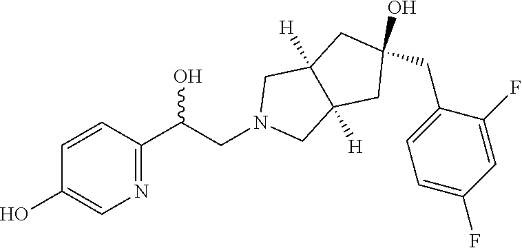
C1=CC(C(CN2CC3([H])C([H])(C2)CC(CC2=CC=C(F)C=C2F)(O)C3)O)=NC=C1O
